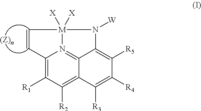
C12=C([R1])C([R2])=C3C4=N1[M]([X])([X])(N([W])C4=C([R5])C([R4])=C3[R3])C=C2.[(Z)n]
